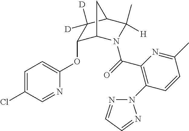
C1=C(Cl)C=NC(OC2C3N(C(=O)C4=C(N5N=CC=N5)C=CC(C)=N4)C(C)([H])C(C2([D])[D])C3)=C1
